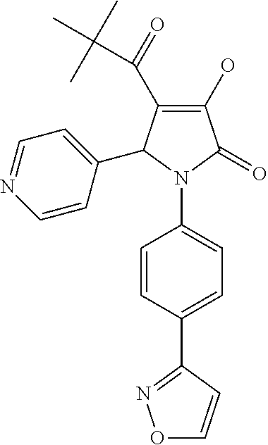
C1(O)=C(C(=O)C(C)(C)C)C(C2=CC=NC=C2)N(C2=CC=C(C3=NOC=C3)C=C2)C1=O
